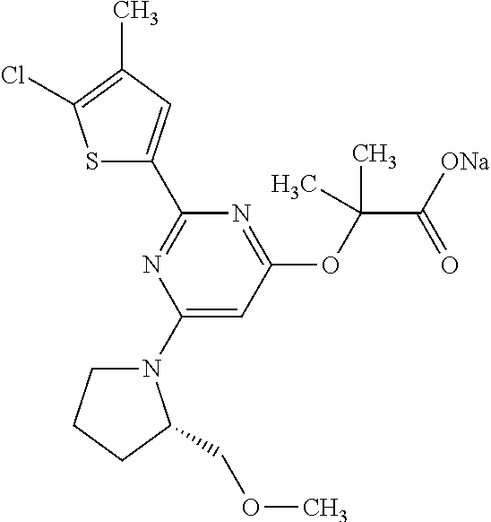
C1(C2=CC(C)=C(Cl)S2)=NC(N2CCCC2COC)=CC(OC(C([ONa])=O)(C)C)=N1
